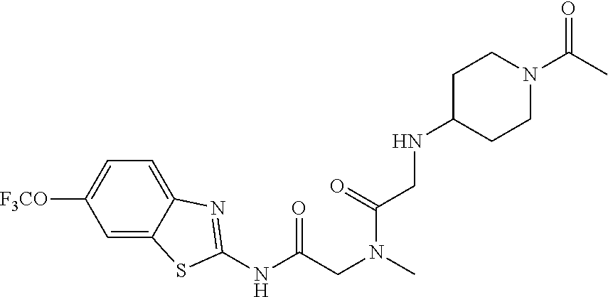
C1=C2C(=CC=C1[F3CO])N=C(NC(CN(C)C(=O)CNC1CCN(C(C)=O)CC1)=O)S2
